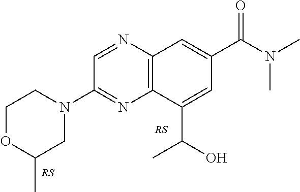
N1=CC(N2CCOC(C)C2)=NC2=C1C=C(C(N(C)C)=O)C=C2C(O)C
